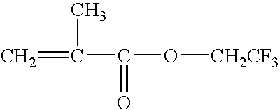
C=C(C(O[CH2CF3])=O)C
